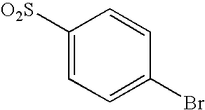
C1([O2S])=CC=C(Br)C=C1
